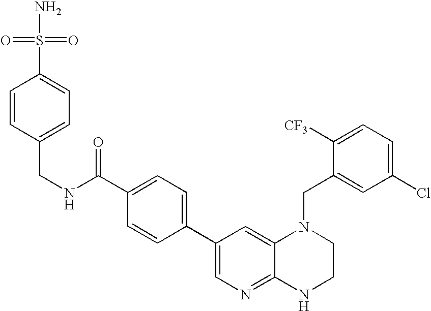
N(CC1=CC=C(S(=O)(=O)N)C=C1)C(C1=CC=C(C2=CN=C3C(=C2)N(CC2=CC(Cl)=CC=C2[CF3])CCN3)C=C1)=O
